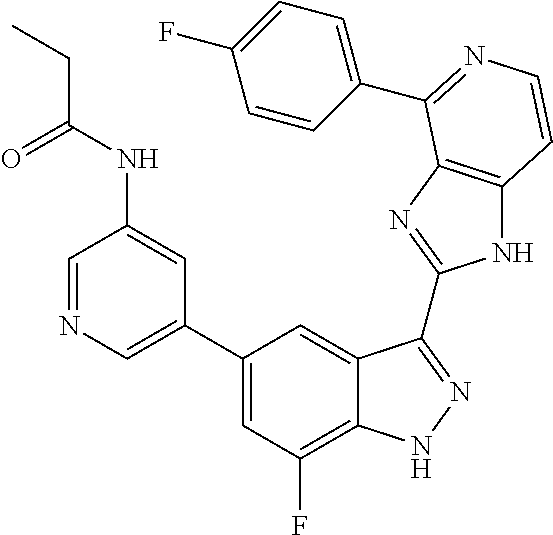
C1(C2=CN=CC(NC(=O)CC)=C2)=CC(F)=C2C(=C1)C(C1=NC3=C(N1)C=CN=C3C1=CC=C(F)C=C1)=NN2
